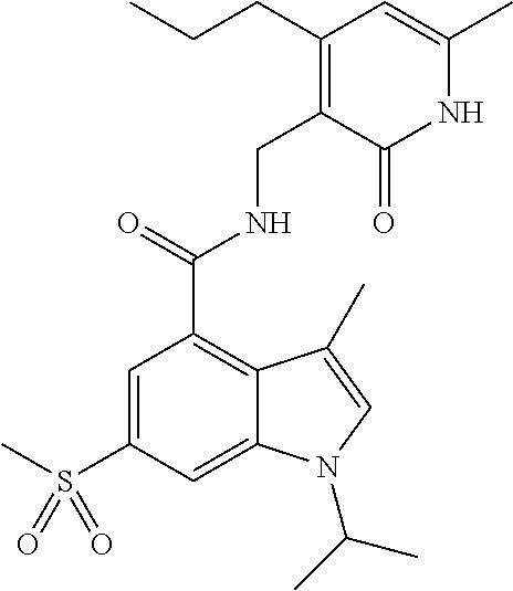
S(C1=CC(C(NCC2=C(CCC)C=C(C)NC2=O)=O)=C2C(=C1)N(C(C)C)C=C2C)(C)(=O)=O
